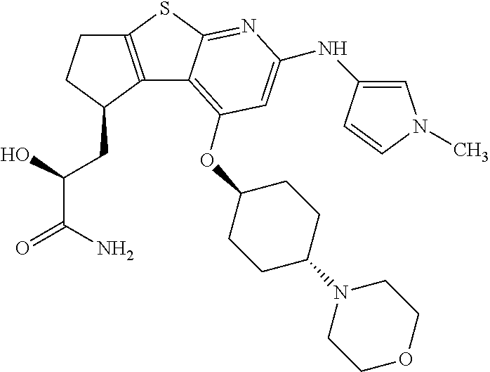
C12=C(C(CC(O)C(N)=O)CC1)C1=C(OC3CCC(N4CCOCC4)CC3)C=C(NC3=CN(C)C=C3)N=C1S2
